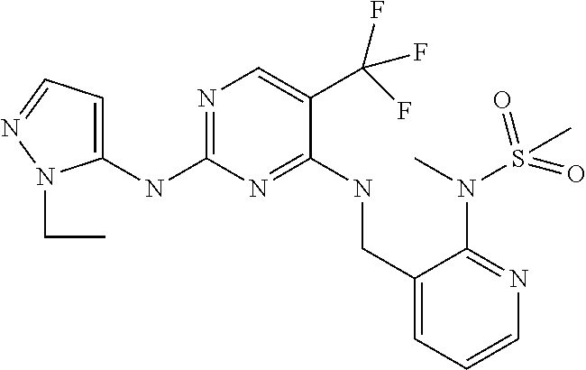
N(C1=NC=C(C(F)(F)F)C(NCC2=CC=CN=C2N(C)S(C)(=O)=O)=N1)C1=CC=NN1CC
